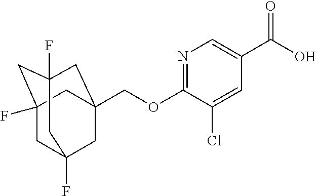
C1C2(F)CC3(F)CC(COC4=NC=C(C(O)=O)C=C4Cl)(CC1(F)C3)C2
